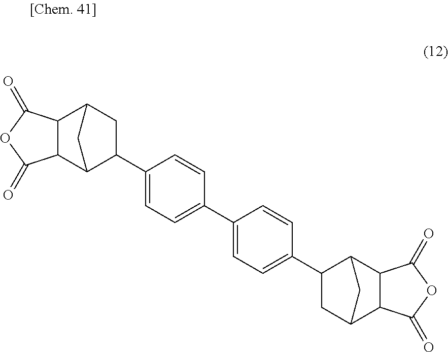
C1C2C3C(C(C1C1=CC=C(C4=CC=C(C5CC6C7C(C5C6)C(=O)OC7=O)C=C4)C=C1)C2)C(=O)OC3=O
